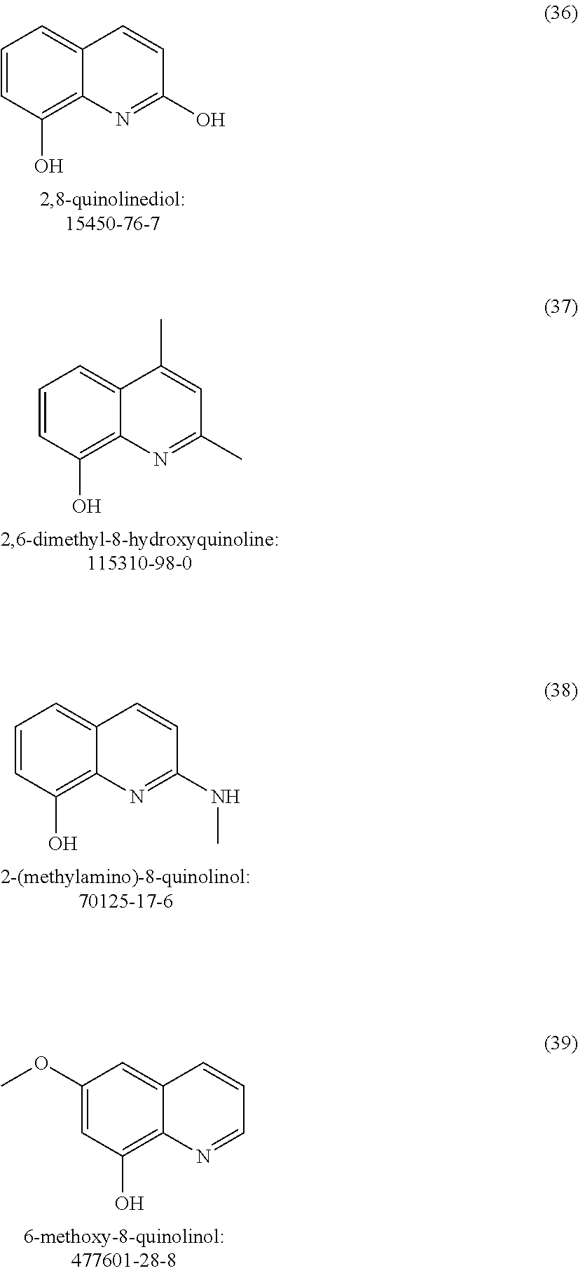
C1=CC(O)=C2C(=C1)C=CC(O)=N2.C1=CC(O)=C2C(=C1)C(C)=CC(C)=N2.C1=CC(O)=C2C(=C1)C=CC(NC)=N2.C1(OC)=CC(O)=C2C(=C1)C=CC=N2
